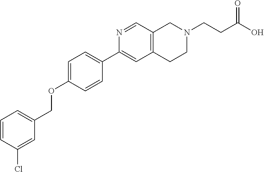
C1=CC(Cl)=CC(COC2=CC=C(C3=CC4=C(C=N3)CN(CCC(=O)O)CC4)C=C2)=C1
